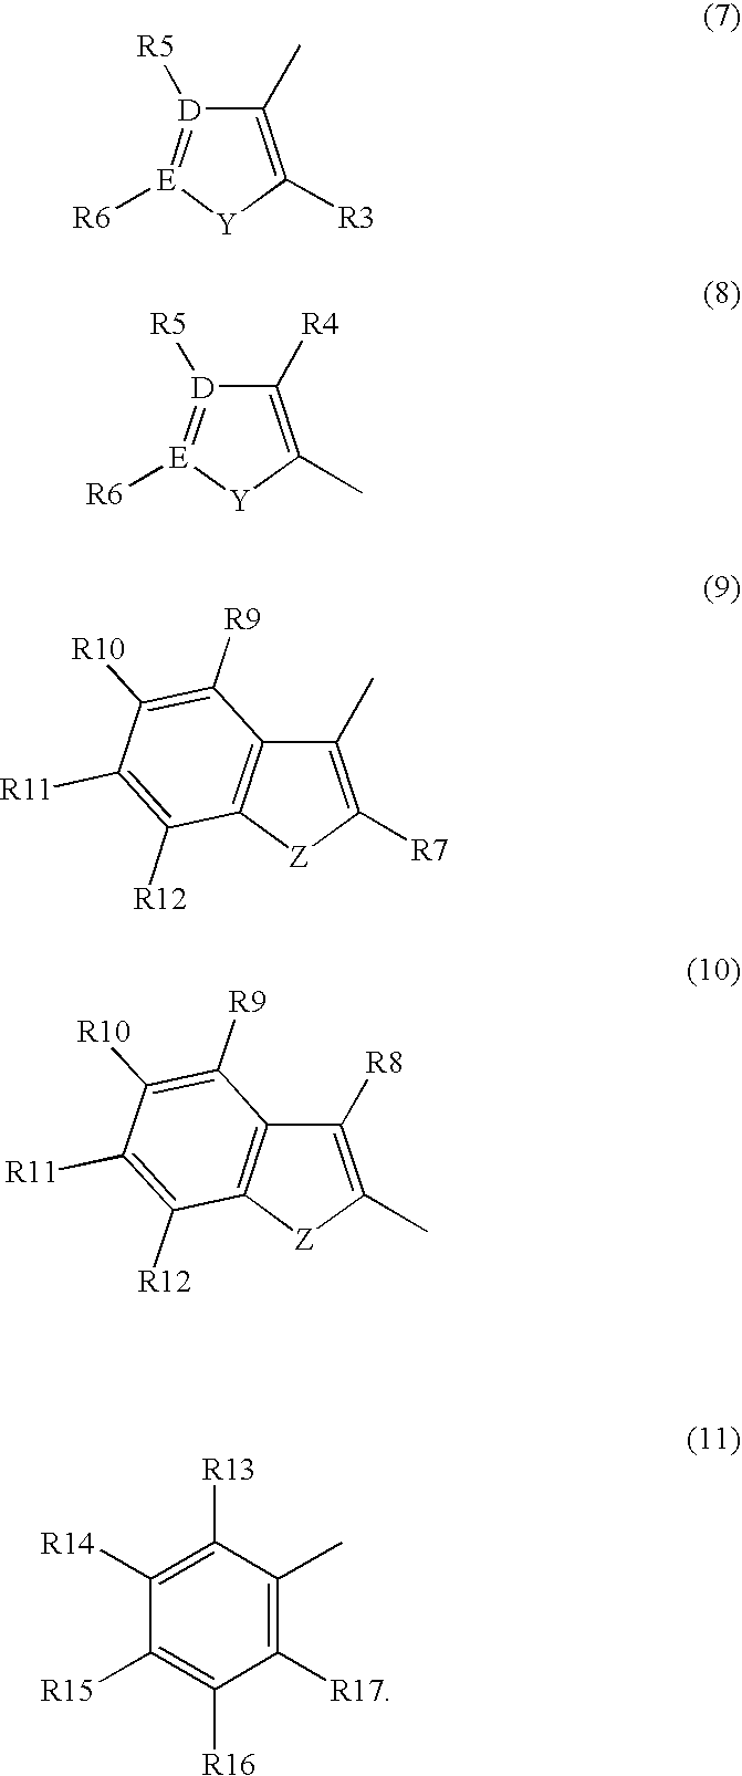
C1(C)=C([R3])[Y][E]([R6])=[D]1[R5].C1([R4])=C(C)[Y][E]([R6])=[D]1[R5].C1(C)=C([R7])[Z]C2=C1C([R9])=C([R10])C([R11])=C2[R12].C1([R8])=C(C)[Z]C2=C1C([R9])=C([R10])C([R11])=C2[R12].C1([R14])=C([R13])C(C)=C([R17])C([R16])=C1[R15]
